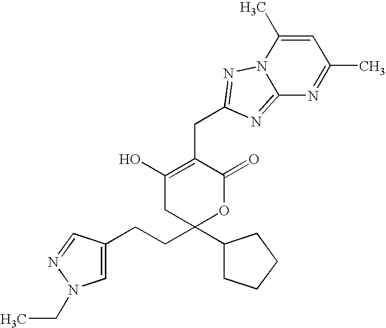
C1(O)=C(CC2=NN3C(=N2)N=C(C)C=C3C)C(=O)OC(C2CCCC2)(CCC2=CN(CC)N=C2)C1
